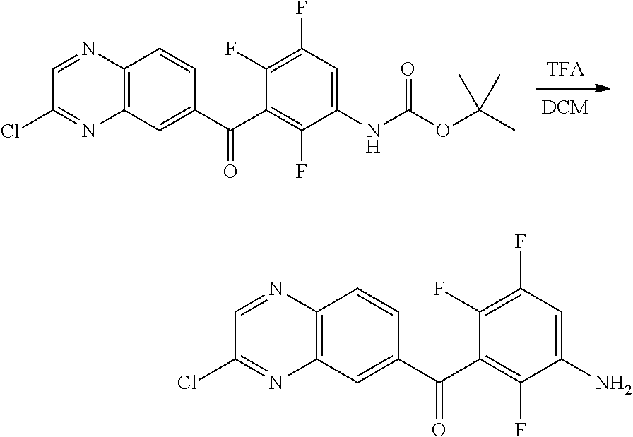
C1=NC2=C(N=C1Cl)C=C(C(=O)C1=C(F)C(NC(=O)OC(C)(C)C)=CC(F)=C1F)C=C2.C1=NC2=C(N=C1Cl)C=C(C(=O)C1=C(F)C(N)=CC(F)=C1F)C=C2
